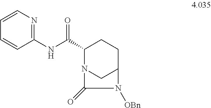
C1(NC(C2N3CC(CC2)N([OBn])C3=O)=O)=NC=CC=C1
